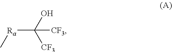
[Ra](C(O)([CF3])[CF3])C
